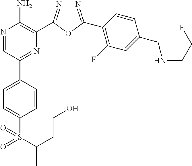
N1=C(C2=C(F)C=C(CNCCF)C=C2)OC(C2=C(N)N=CC(C3=CC=C(S(C(CCO)C)(=O)=O)C=C3)=N2)=N1
